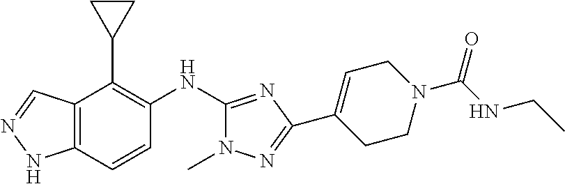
C12=C(C=CC(NC3=NC(C4=CCN(C(NCC)=O)CC4)=NN3C)=C1C1CC1)NN=C2
